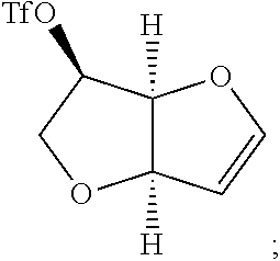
C12([H])C([H])(C=CO1)OCC2[TfO]
